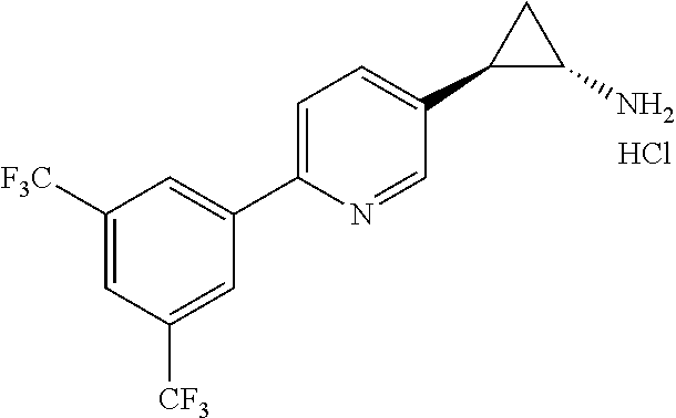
C1([F3C])=CC([CF3])=CC(C2=CC=C(C3C(N)C3)C=N2)=C1.Cl
